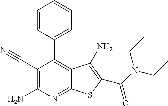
C1=CC(C2=C3C(=NC(N)=C2C#N)SC(C(=O)N(CC)CC)=C3N)=CC=C1
